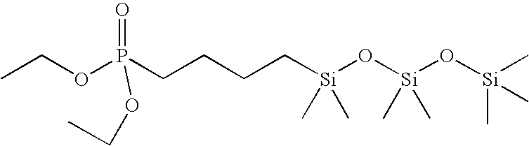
CCOP(CCCC[Si](O[Si](O[Si](C)(C)C)(C)C)(C)C)(=O)OCC
